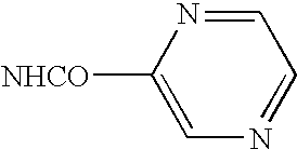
C1=NC([NHCO])=CN=C1
